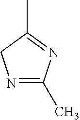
N1=C(C)N=C(C)C1
